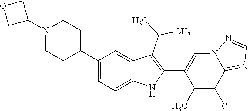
C1(C2CCN(C3COC3)CC2)=CC=C2C(=C1)C(C(C)C)=C(C1=CN3C(=NC=N3)C(Cl)=C1C)N2
